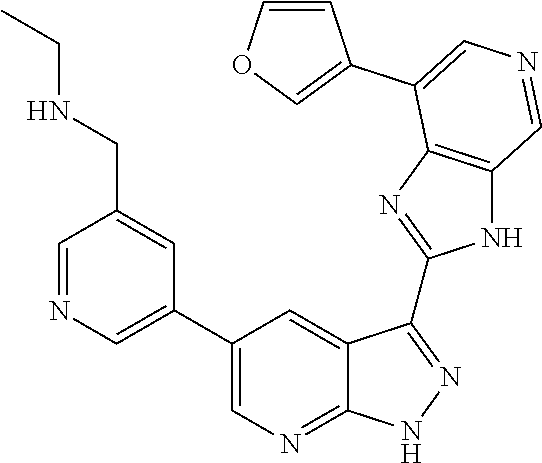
C1=NC=C(C2=CN=C3C(=C2)C(C2=NC4=C(N2)C=NC=C4C2=COC=C2)=NN3)C=C1CNCC
